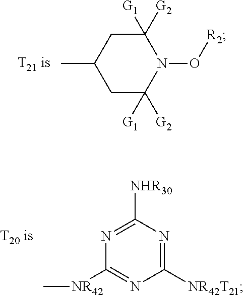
C1([G2])([G1])CC(C)CC([G1])([G2])N1O[R2].N1=C([NHR30])N=C([NR42T21])N=C1[NR42]C
